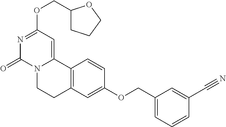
N1=C(OCC2CCCO2)C=C2N(C1=O)CCC1=C2C=CC(OCC2=CC=CC(C#N)=C2)=C1
